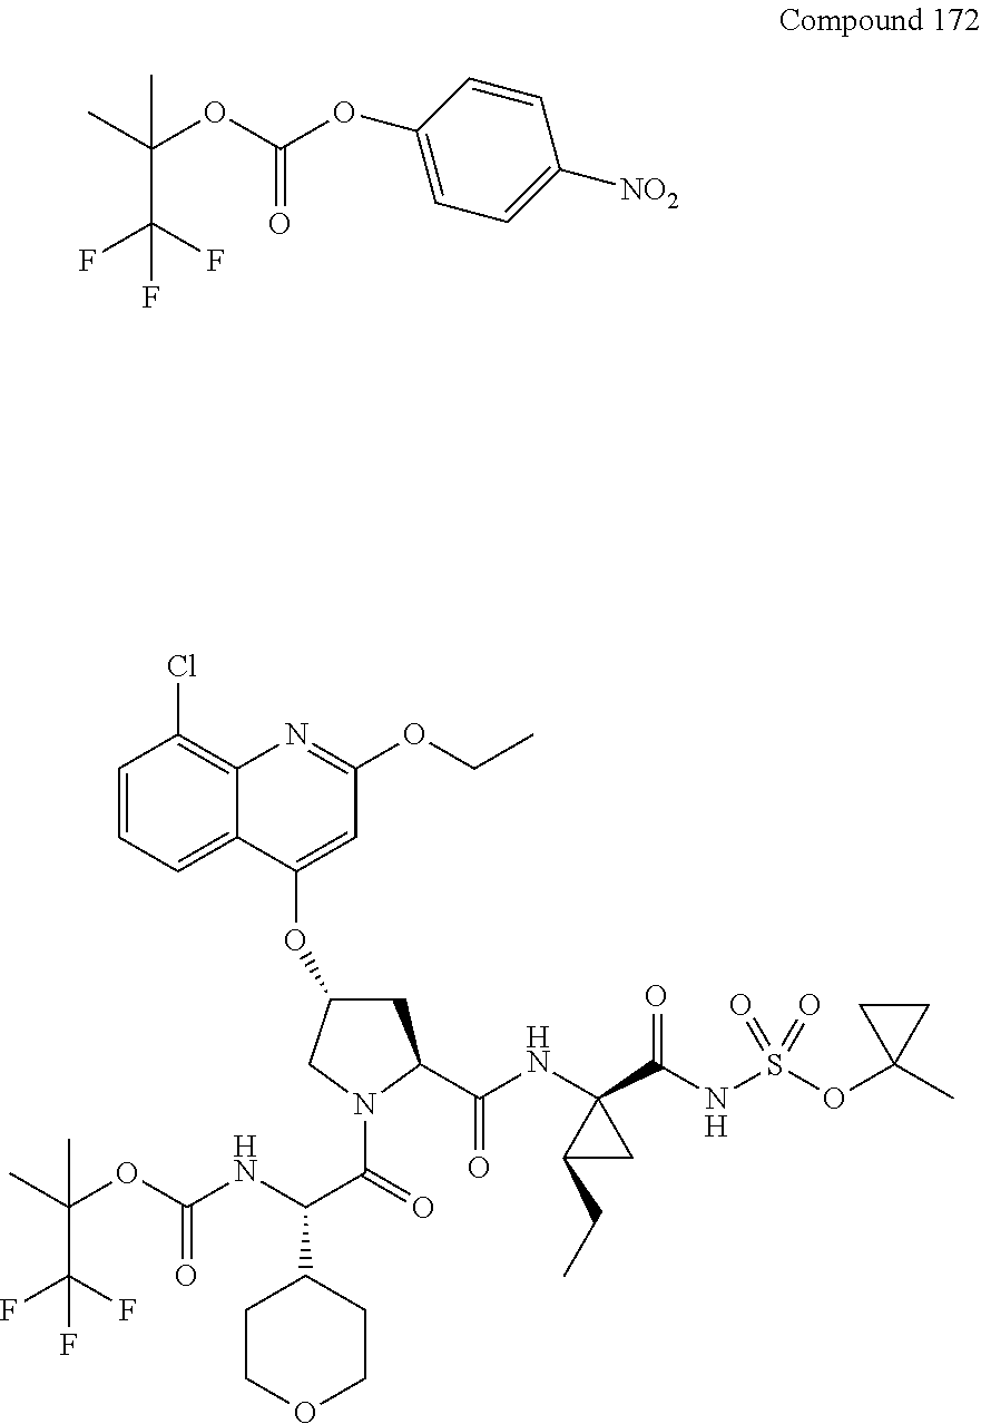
CC(OC(=O)OC1=CC=C([NO2])C=C1)(C)C(F)(F)F.C1=CC=C2C(=C1Cl)N=C(OCC)C=C2OC1CC(C(=O)NC2(C(NS(OC3(C)CC3)(=O)=O)=O)CC2CC)N(C(C(NC(OC(C(F)(F)F)(C)C)=O)C2CCOCC2)=O)C1
